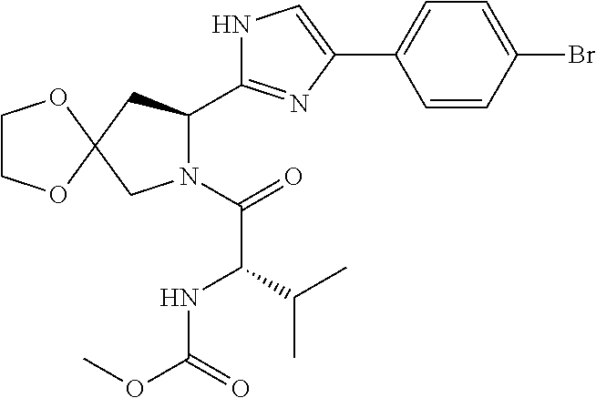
C1(C2=CC=C(Br)C=C2)=CNC(C2N(C(=O)C(C(C)C)NC(OC)=O)CC3(C2)OCCO3)=N1
